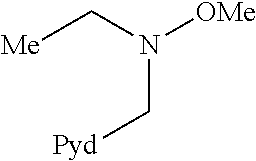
C(N(C[Me])[OMe])[Pyd]
